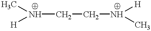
[H]N(CCN([H])C)C
